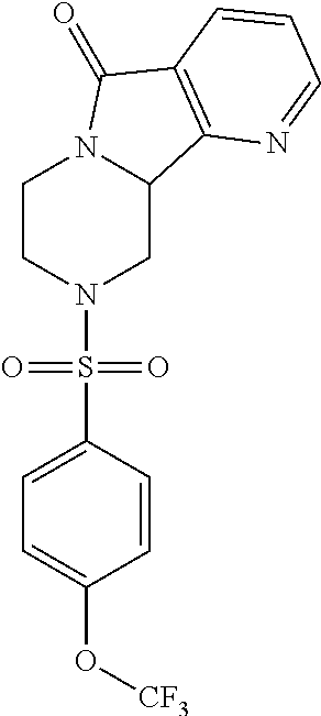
C1CN(S(C2=CC=C(O[CF3])C=C2)(=O)=O)CC2N1C(=O)C1=C2N=CC=C1
